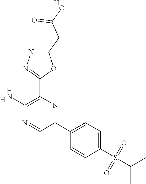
[H].C1(N)=C(C2=NN=C(CC(O)=O)O2)N=C(C2=CC=C(S(=O)(=O)C(C)C)C=C2)C=N1.[H]
